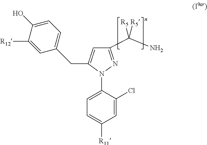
C1(C(N)([R5])[R5])=NN(C2=CC=C([R11])C=C2Cl)C(CC2=CC=C(O)C([R12])=C2)=C1
